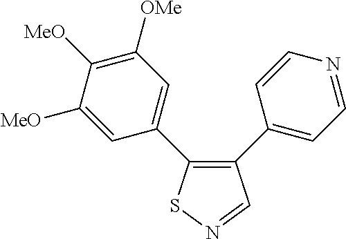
C1([MeO])=CC(C2=C(C3=CC=NC=C3)C=NS2)=CC([OMe])=C1[MeO]
